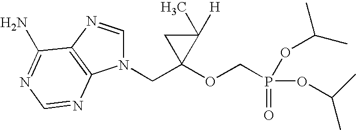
N1(CC2(OCP(OC(C)C)(=O)OC(C)C)C(C)([H])C2)C=NC2=C1N=CN=C2N
